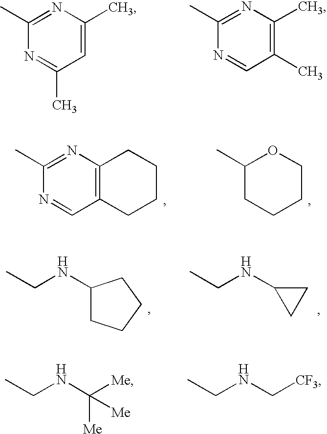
C1(C)=NC(C)=CC(C)=N1.C1(C)=NC(C)=C(C)C=N1.C1(C)=NC2=C(C=N1)CCCC2.C1C(C)OCCC1.C1(NCC)CCCC1.C1C(NCC)C1.C(NCC)([Me])([Me])[Me].C(NCC)[CF3]
